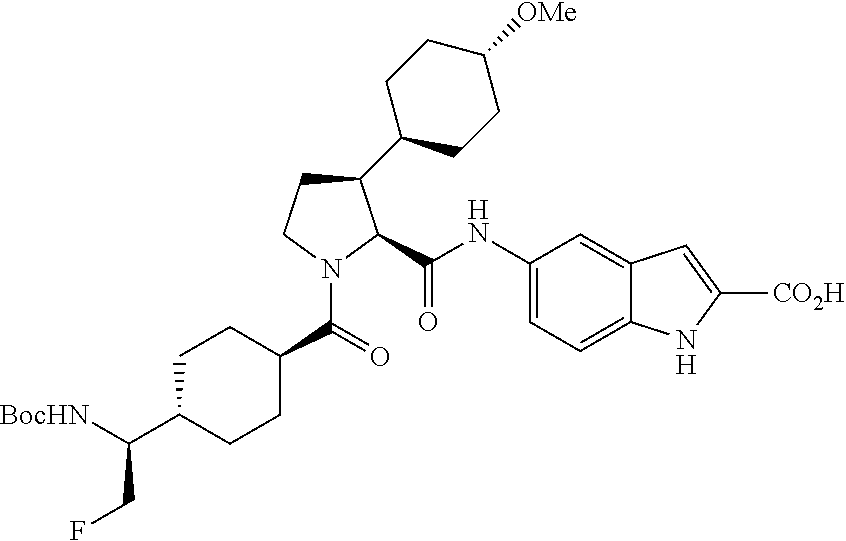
C1CN(C(=O)C2CCC(C([BocHN])CF)CC2)C(C(NC2=CC=C3C(=C2)C=C([CO2H])N3)=O)C1C1CCC([OMe])CC1
